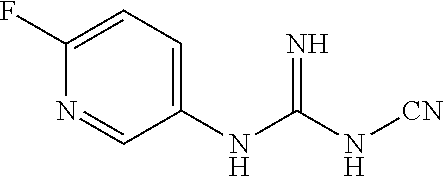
C1(NC(N[CN])=N)=CC=C(F)N=C1
